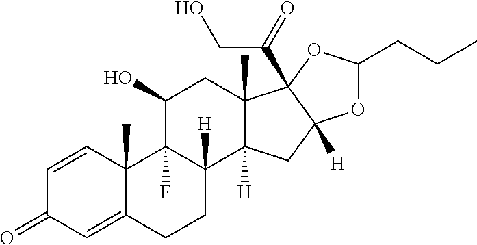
C1=CC2(C)C(=CC1=O)CCC1([H])C2(F)C(O)CC2(C)C1([H])CC1([H])C2(C(=O)CO)OC(CCC)O1
